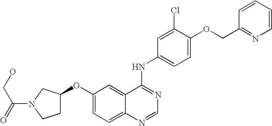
C1CN(C(=O)CO)CC1OC1=CC=C2C(=C1)C(NC1=CC=C(OCC3=NC=CC=C3)C(Cl)=C1)=NC=N2
